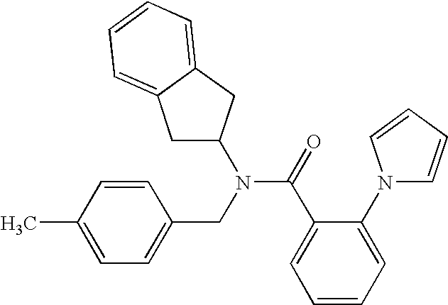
C1=C(C)C=CC(CN(C(C2=CC=CC=C2N2C=CC=C2)=O)C2CC3=CC=CC=C3C2)=C1
